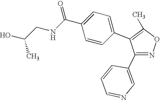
C1(C2=CN=CC=C2)=NOC(C)=C1C1=CC=C(C(NCC(O)C)=O)C=C1
